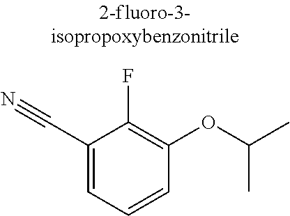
C1(C#N)=CC=CC(OC(C)C)=C1F
